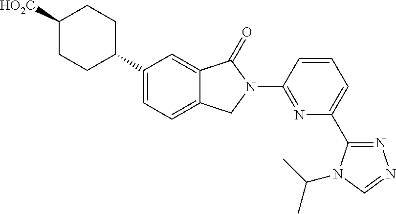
C1([HO2C])CCC(C2=CC=C3C(=C2)C(=O)N(C2=NC(C4=NN=CN4C(C)C)=CC=C2)C3)CC1
